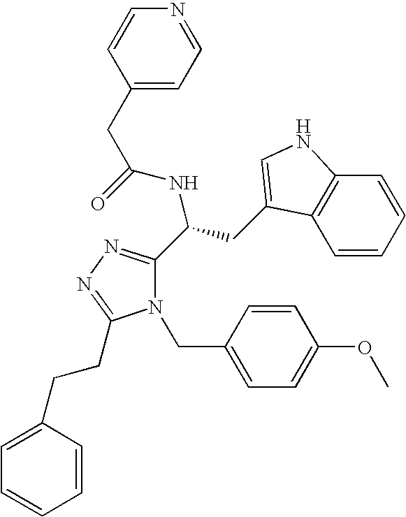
N1(CC2=CC=C(OC)C=C2)C(C(CC2=CNC3=C2C=CC=C3)NC(CC2=CC=NC=C2)=O)=NN=C1CCC1=CC=CC=C1
